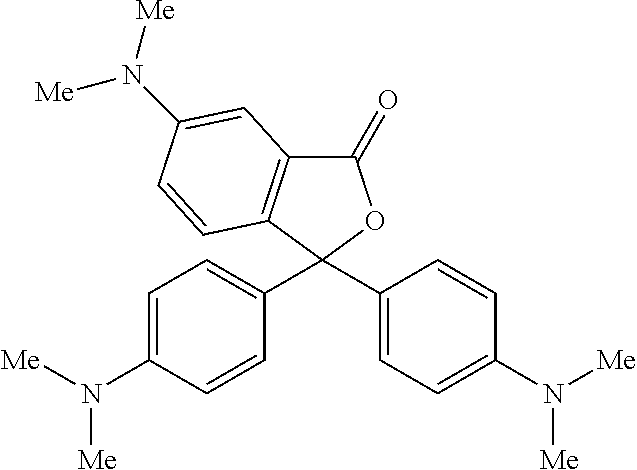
C1(=O)C2=C(C(C3=CC=C(N([Me])[Me])C=C3)(C3=CC=C(N([Me])[Me])C=C3)O1)C=CC(N([Me])[Me])=C2
